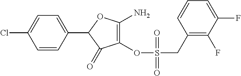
C1(C2=CC=C(Cl)C=C2)C(=O)C(OS(CC2=C(F)C(F)=CC=C2)(=O)=O)=C(N)O1
